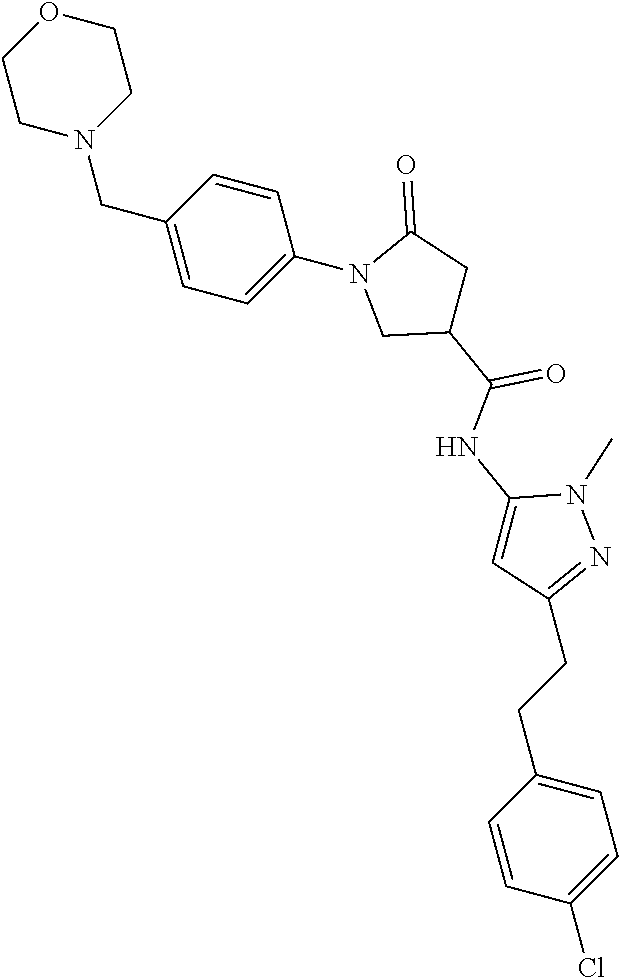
C1CN(CC2=CC=C(N3CC(C(NC4=CC(CCC5=CC=C(Cl)C=C5)=NN4C)=O)CC3=O)C=C2)CCO1
